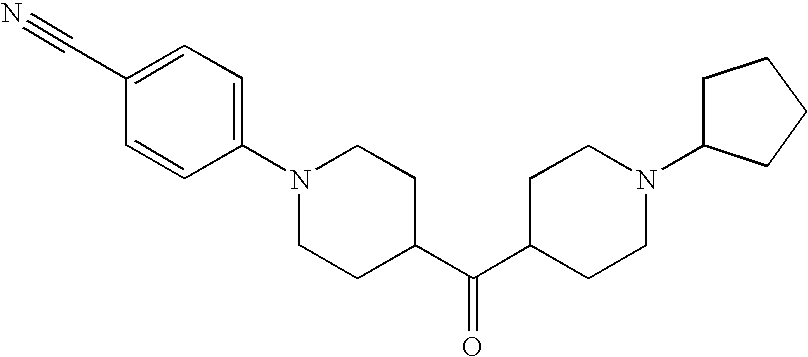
N1(C2=CC=C(C#N)C=C2)CCC(C(C2CCN(C3CCCC3)CC2)=O)CC1
